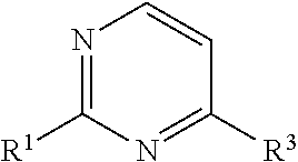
N1=C([R1])N=C([R3])C=C1
